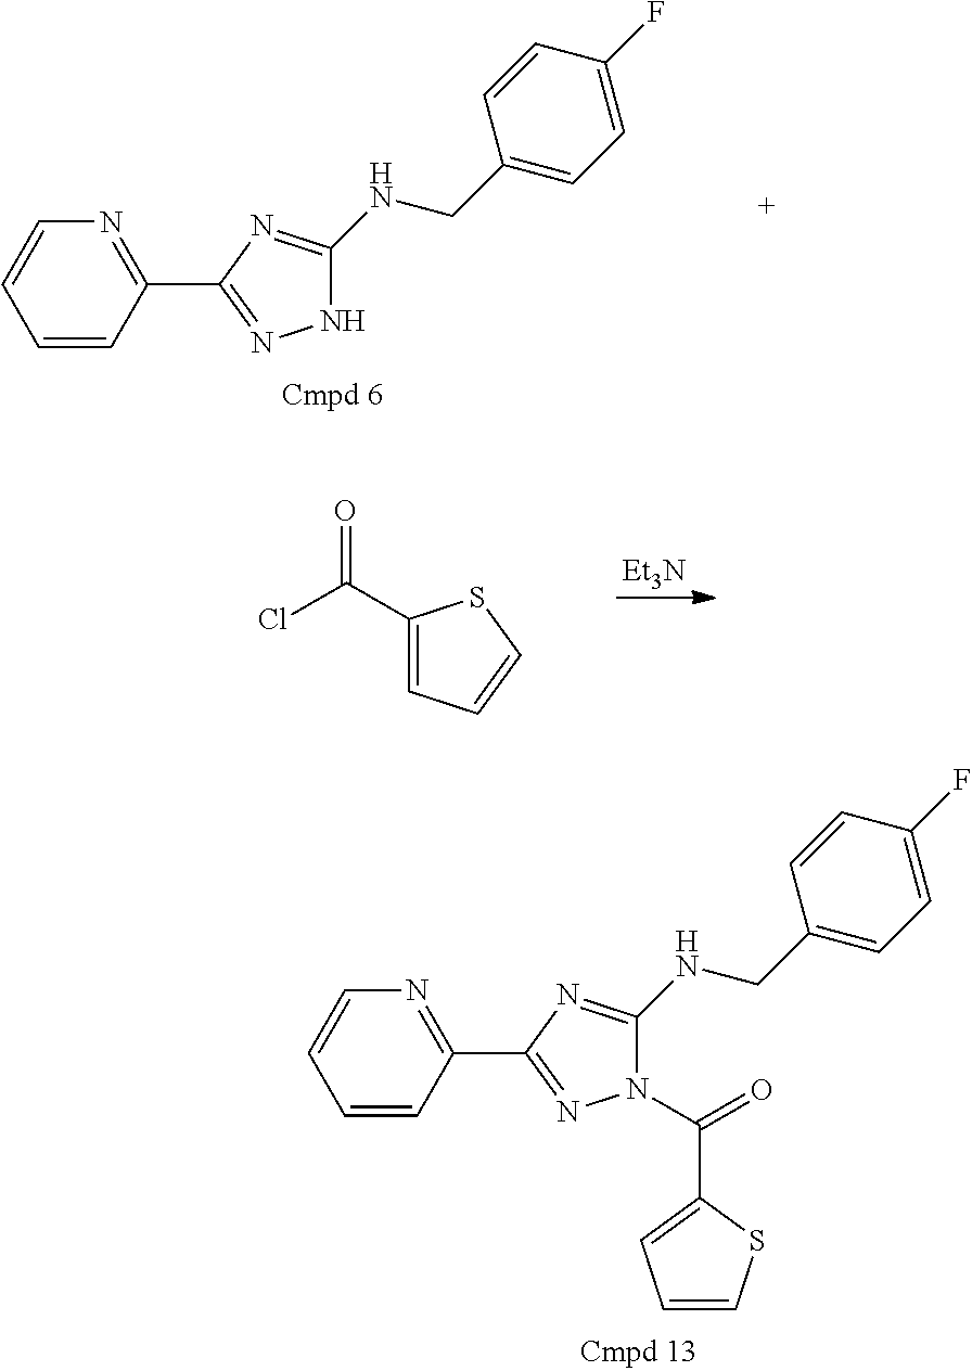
C1=CC(C2=NNC(NCC3=CC=C(F)C=C3)=N2)=NC=C1.[Et3N].O=C(C1=CC=CS1)Cl.C1=CC(C2=NN(C(=O)C3=CC=CS3)C(NCC3=CC=C(F)C=C3)=N2)=NC=C1
